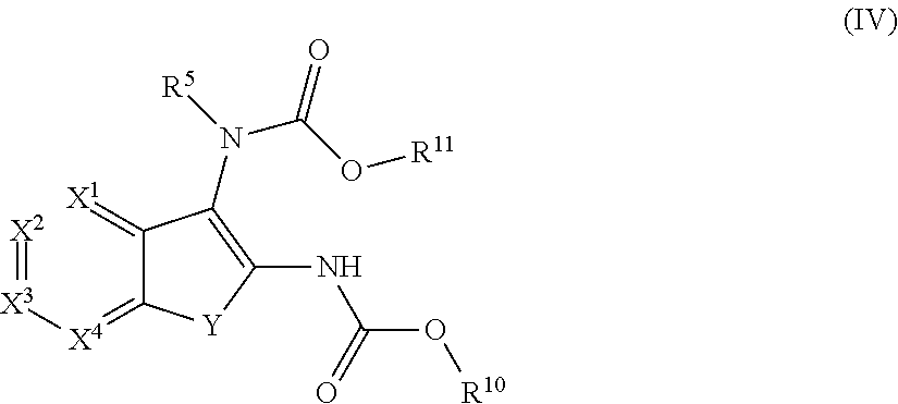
C1(=[X4][X3]=[X2])C(=[X1])C(N([R5])C(O[R11])=O)=C(NC(O[R10])=O)[Y]1
